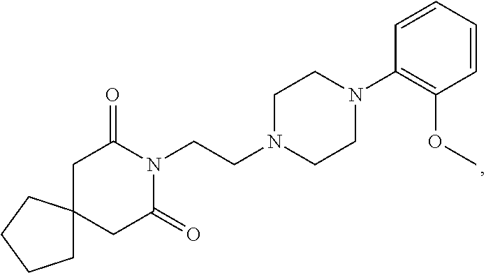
C1C2(CC(=O)N(CCN3CCN(C4=C(OC)C=CC=C4)CC3)C1=O)CCCC2
